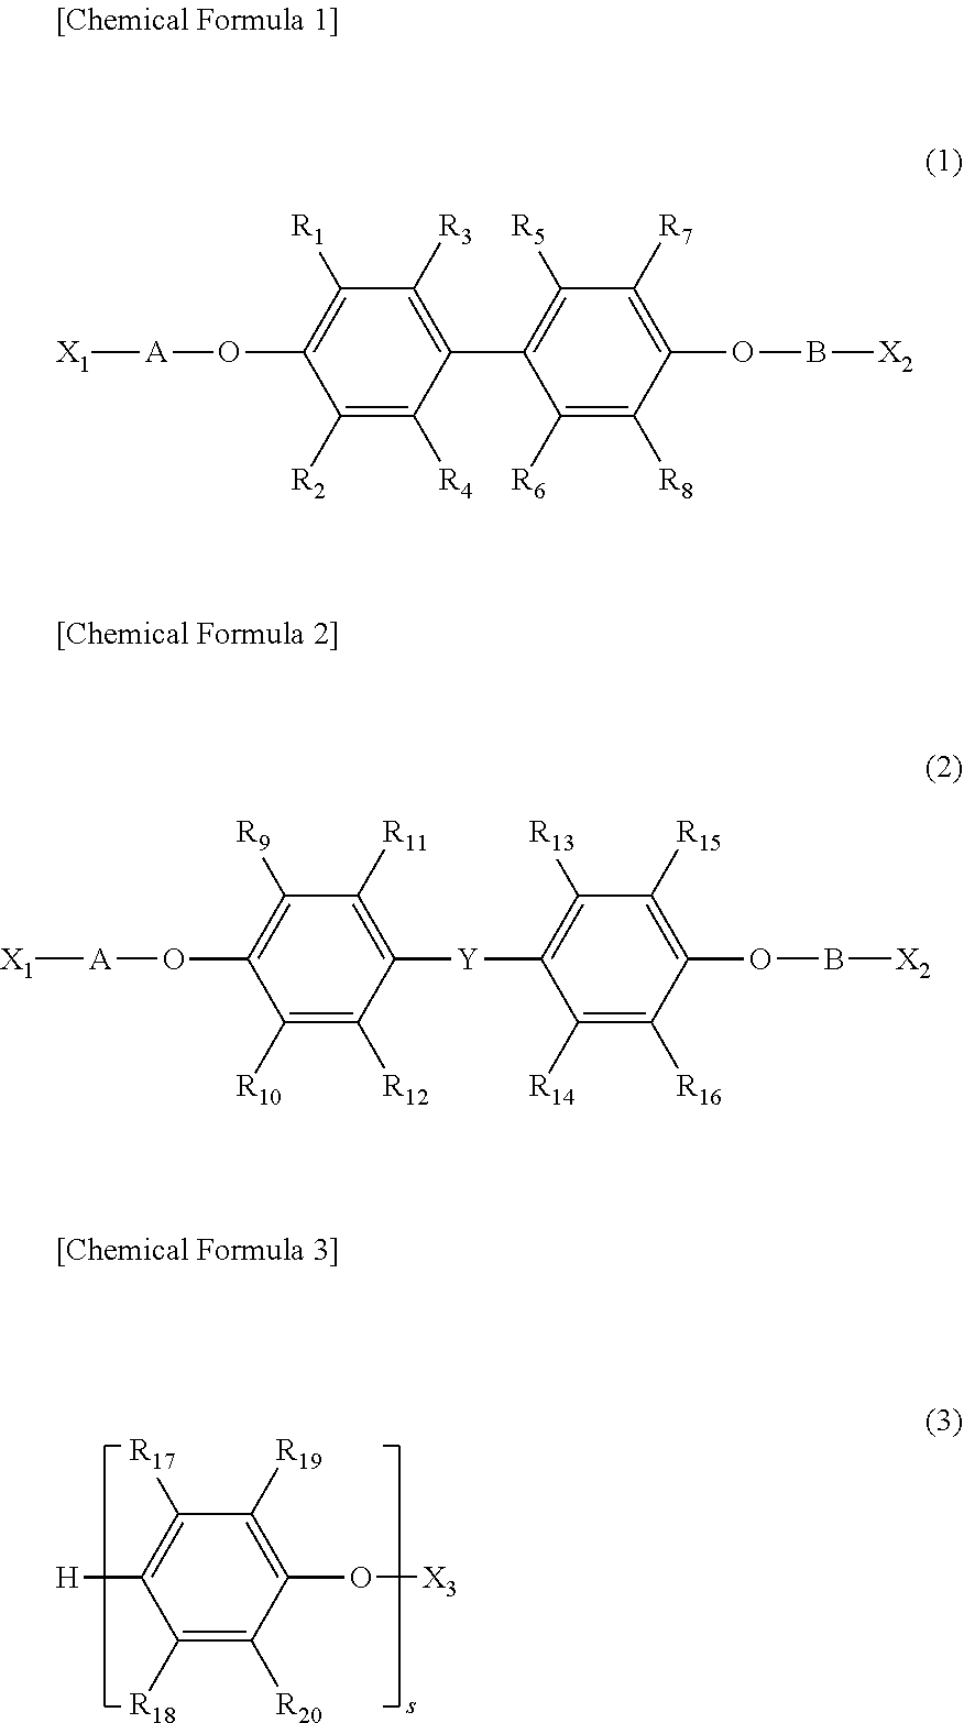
C1([R18])=C([R20])C(O[X3])=C([R19])C([R17])=C1[H].[X1][A]OC1=C([R1])C([R3])=C(C2=C([R5])C([R7])=C(OB[X2])C([R8])=C2[R6])C([R4])=C1[R2].[X1][A]OC1=C([R9])C([R11])=C([Y]C2=C([R13])C([R15])=C(OB[X2])C([R16])=C2[R14])C([R12])=C1[R10]
